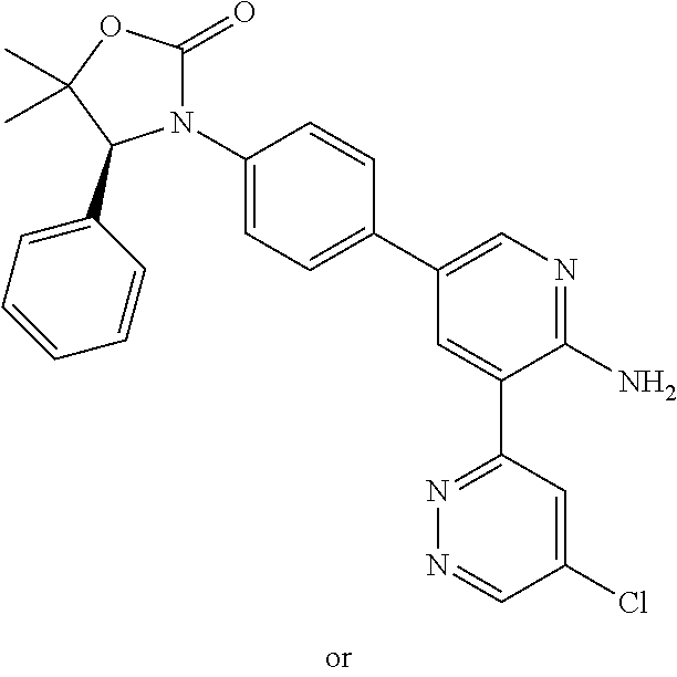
N1(C2=CC=C(C3=CN=C(N)C(C4=NN=CC(Cl)=C4)=C3)C=C2)C(=O)OC(C)(C)C1C1=CC=CC=C1
